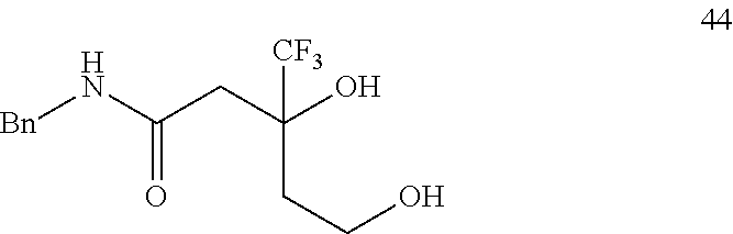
[Bn]NC(CC(O)(CCO)[CF3])=O
